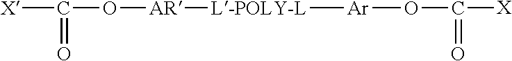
[X]C(=O)O[AR][L-POLY-L][Ar]OC([X])=O
